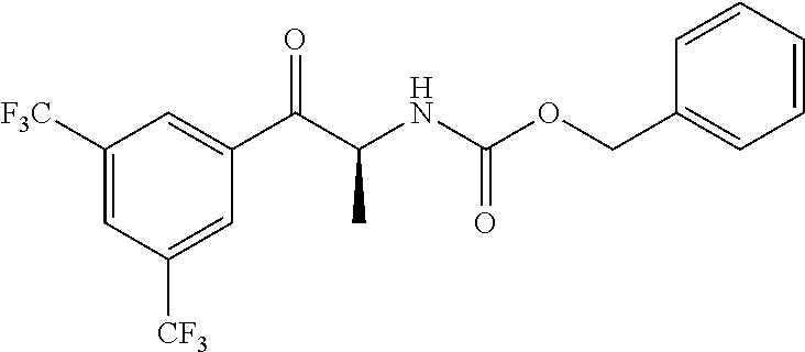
C1(C(C(NC(OCC2=CC=CC=C2)=O)C)=O)=CC([F3C])=CC([CF3])=C1
